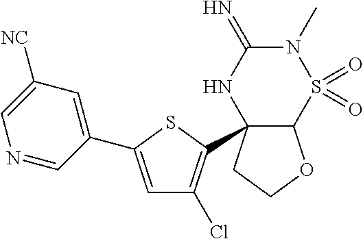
C12OCCC1(C1=C(Cl)C=C(C3=CC([NC])=CN=C3)S1)NC(=N)N(C)S2(=O)=O
